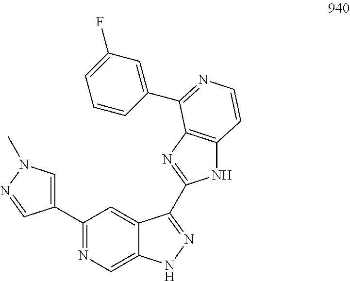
C1(C2=NC=C3C(=C2)C(C2=NC4=C(N2)C=CN=C4C2=CC(F)=CC=C2)=NN3)=CN(C)N=C1
